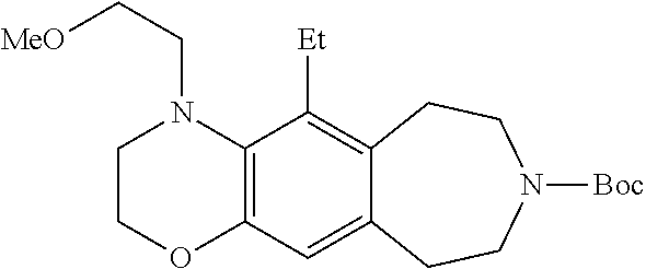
C12=C(C([Et])=C3C(=C1)CCN([Boc])CC3)N(CC[MeO])CCO2
